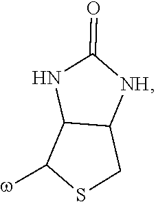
N1C2C(NC1=O)CSC2[w]
